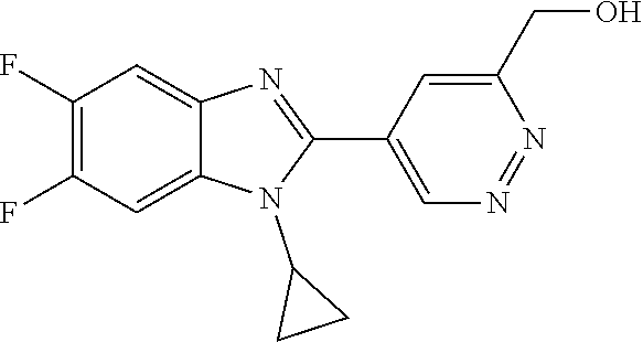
C1(F)=C(F)C=C2C(=C1)N=C(C1=CN=NC(CO)=C1)N2C1CC1
